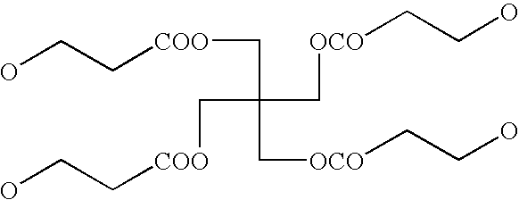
C(C(C[OCO]CCO)(C[COO]CCO)C[OCO]CCO)[COO]CCO
